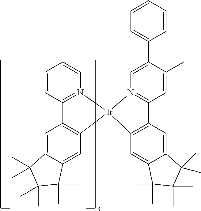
C12=C([Ir]3(N4=C1C=CC=C4)C1=C(C=C4C(=C1)C(C)(C)C(C)(C)C4(C)C)C1=N3C=C(C3=CC=CC=C3)C(C)=C1)C=C1C(=C2)C(C)(C)C(C)(C)C1(C)C
